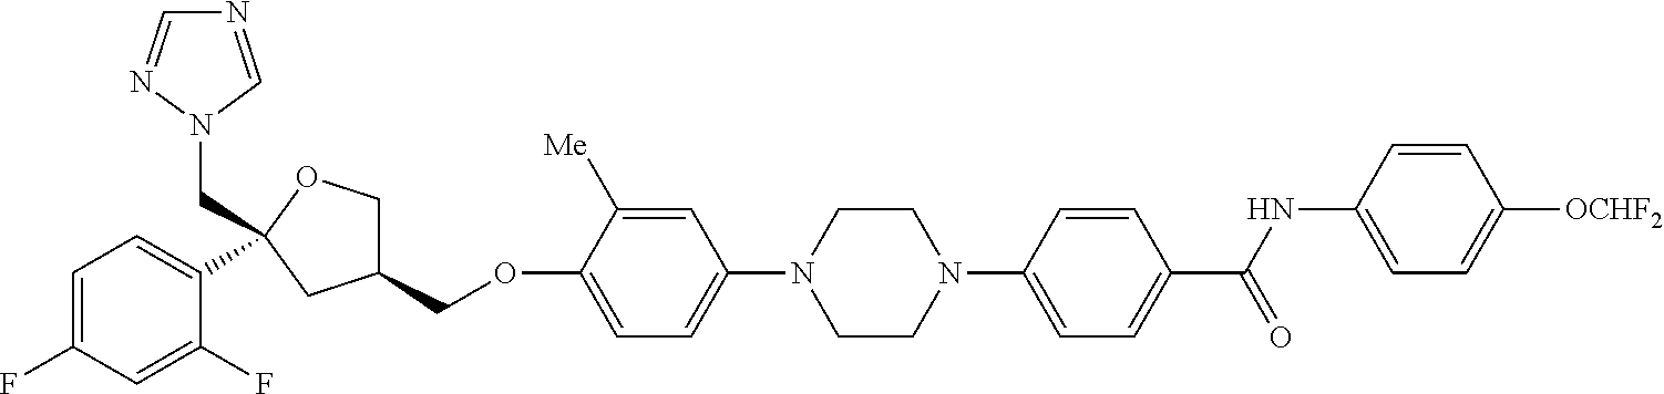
C1=C(F)C=C(F)C(C2(CN3C=NC=N3)OCC(COC3=CC=C(N4CCN(C5=CC=C(C(NC6=CC=C([OCHF2])C=C6)=O)C=C5)CC4)C=C3[Me])C2)=C1
